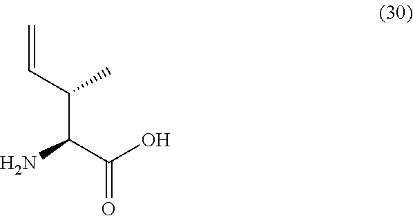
C=CC(C(C(O)=O)N)C
